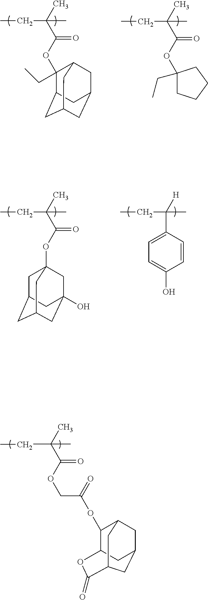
CCC(C)(C(=O)OC1(CC)C2CC3CC(CC1C3)C2)C.CCC(C)(C(=O)OC1(CC)CCCC1)C.CCC(C)(C(=O)OC12CC3CC(CC(O)(C1)C3)C2)C.CCC([H])(C1=CC=C(O)C=C1)C.C(C(C)(C(OCC(=O)OC1C2OC(=O)C3CC(CC1C3)C2)=O)C)C
